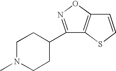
C12=C(ON=C1C1CCN(C)CC1)C=CS2
